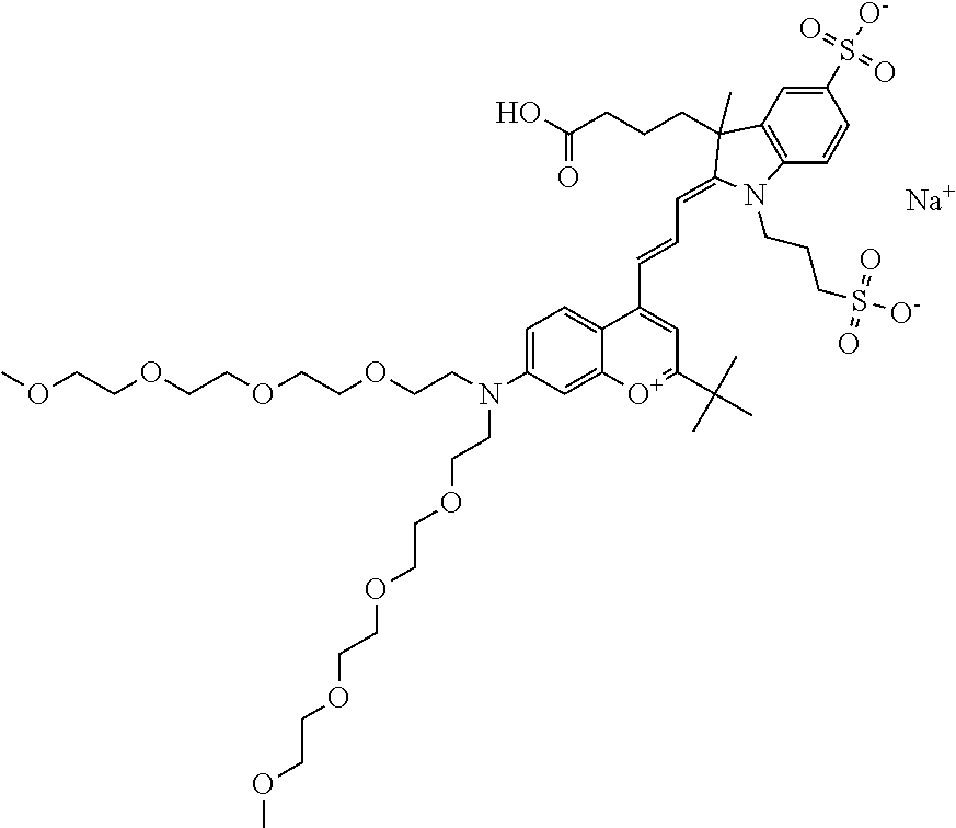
COCCOCCOCCOCCN(C1=CC=C2C(=C1)[O+]=C(C(C)(C)C)C=C2C=CC=C1C(C)(CCCC(O)=O)C2=C(C=CC(S([O-])(=O)=O)=C2)N1CCCS([O-])(=O)=O)CCOCCOCCOCCOC.[Na]
